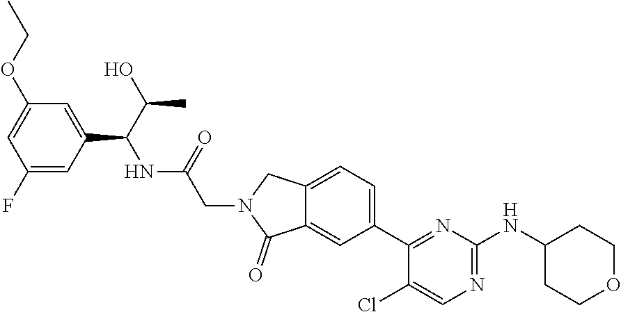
C1(C2=CC=C3C(=C2)C(=O)N(CC(NC(C2=CC(OCC)=CC(F)=C2)C(O)C)=O)C3)=NC(NC2CCOCC2)=NC=C1Cl
